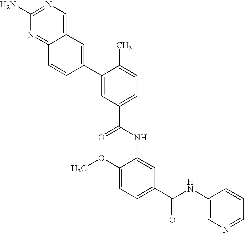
NC1=NC=C2C(=N1)C=CC(C1=CC(C(=O)NC3=CC(C(NC4=CN=CC=C4)=O)=CC=C3OC)=CC=C1C)=C2
